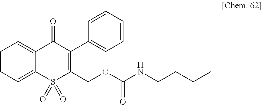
C1=CC=C2C(=C1)C(=O)C(C1=CC=CC=C1)=C(COC(NCCCC)=O)S2(=O)=O
